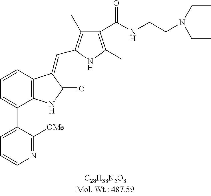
C1=CC2=C(C(C3=CC=CN=C3[OMe])=C1)NC(=O)C2=CC1=C(C)C(C(NCCN(CC)CC)=O)=C(C)N1
